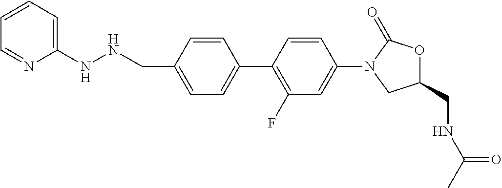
C1(CNC(C)=O)OC(=O)N(C2=CC(F)=C(C3=CC=C(CNNC4=CC=CC=N4)C=C3)C=C2)C1
